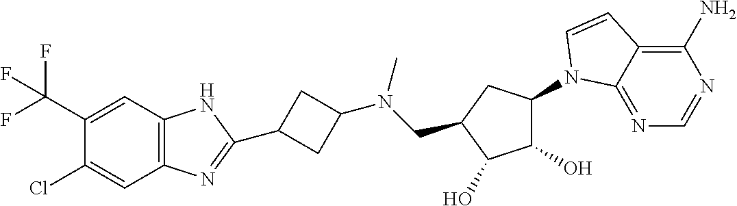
N(CC1CC(N2C3=NC=NC(N)=C3C=C2)C(O)C1O)(C1CC(C2=NC3=C(C=C(C(F)(F)F)C(Cl)=C3)N2)C1)C
